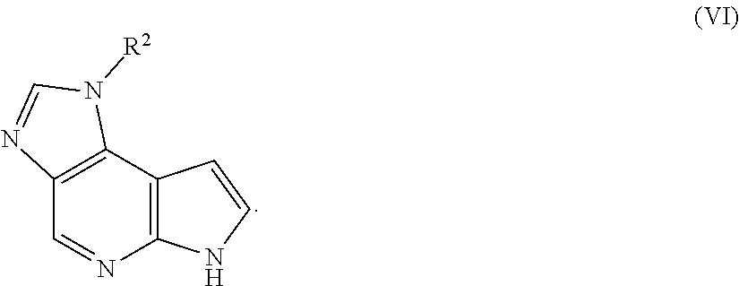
C12=C(C3=C(N=C1)NC=C3)N([R2])C=N2
